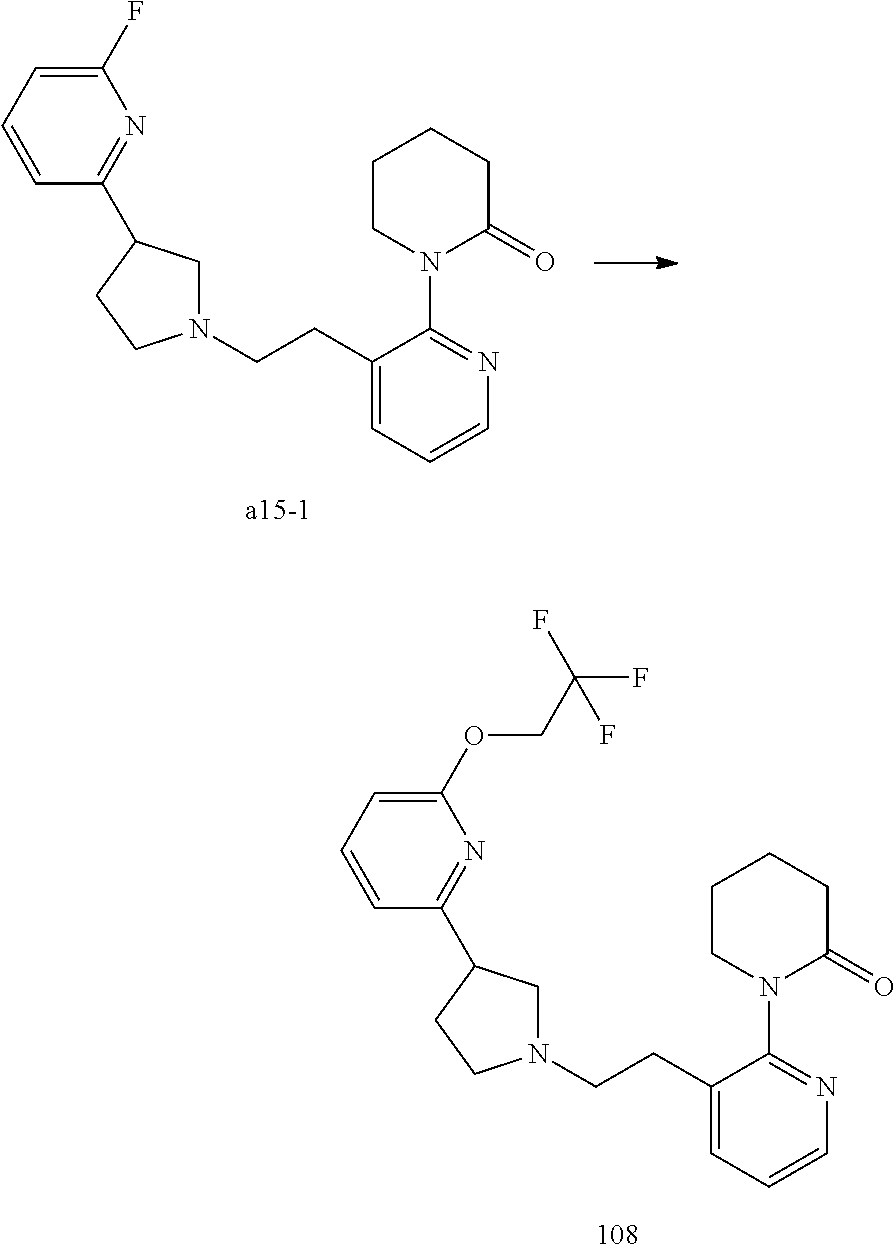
C1(N2C(=O)CCCC2)=NC=CC=C1CCN1CC(C2=NC(OCC(F)(F)F)=CC=C2)CC1.C1(N2C(=O)CCCC2)=NC=CC=C1CCN1CC(C2=NC(F)=CC=C2)CC1
